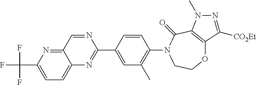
O1C2=C(C(=O)N(C3=C(C)C=C(C4=NC5=CC=C(C(F)(F)F)N=C5C=N4)C=C3)CC1)N(C)N=C2[CO2Et]
